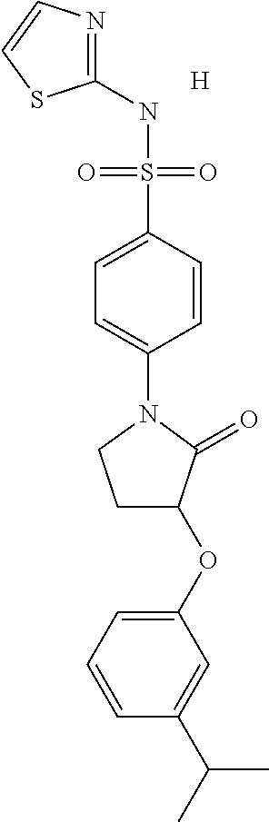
C1(NS(C2=CC=C(N3CCC(OC4=CC=CC(C(C)C)=C4)C3=O)C=C2)(=O)=O)=NC=CS1.[H]
